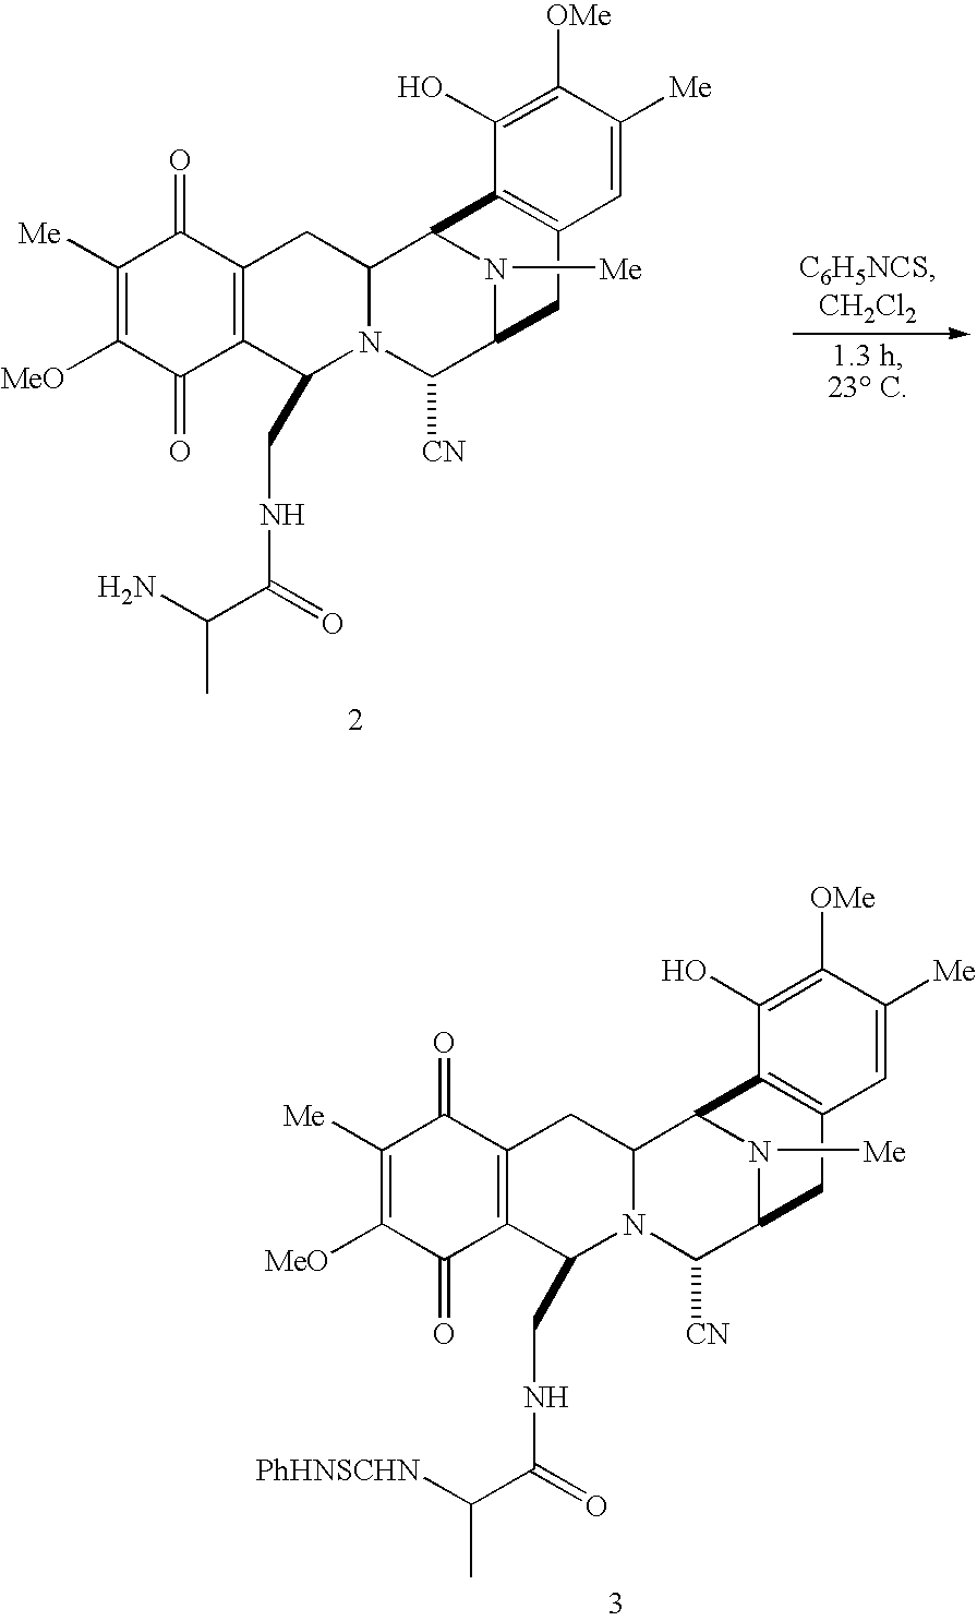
C1([Me])=C([MeO])C(=O)C2=C(C1=O)CC1N(C([CN])C3N([Me])C1C1=C(C3)C=C([Me])C([OMe])=C1O)C2CNC(C(N)C)=O.C1([Me])=C([MeO])C(=O)C2=C(C1=O)CC1N(C([CN])C3N([Me])C1C1=C(C3)C=C([Me])C([OMe])=C1O)C2CNC(C([PhHNSCHN])C)=O
